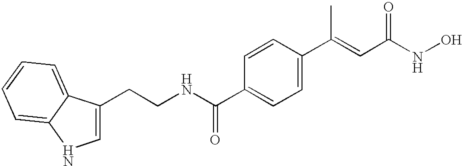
C(CNC(C1=CC=C(C(=CC(=O)NO)C)C=C1)=O)C1=CNC2=CC=CC=C12
